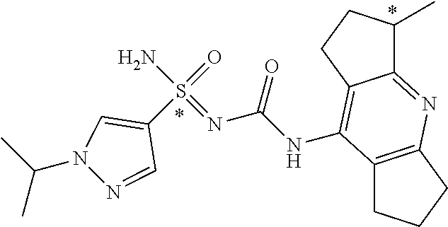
C1(S(=O)(N)=NC(NC2=C3C(=NC4=C2CCC4)C(C)CC3)=O)=CN(C(C)C)N=C1
